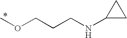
N(C1CC1)CCCOC
